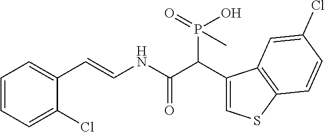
C1=CC=C(Cl)C(C=CNC(C(C2=CSC3=C2C=C(Cl)C=C3)P(=O)(O)C)=O)=C1
